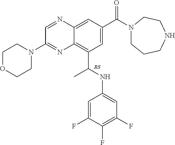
C1=NC2=CC(C(N3CCCNCC3)=O)=CC(C(NC3=CC(F)=C(F)C(F)=C3)C)=C2N=C1N1CCOCC1
